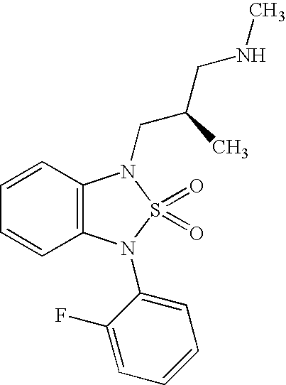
C1=CC2=C(C=C1)N(C1=CC=CC=C1F)S(=O)(=O)N2CC(CNC)C
